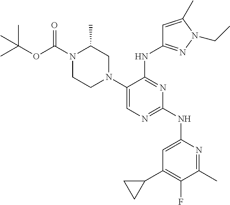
N1(C(OC(C)(C)C)=O)CCN(C2=CN=C(NC3=CC(C4CC4)=C(F)C(C)=N3)N=C2NC2=NN(CC)C(C)=C2)CC1C
